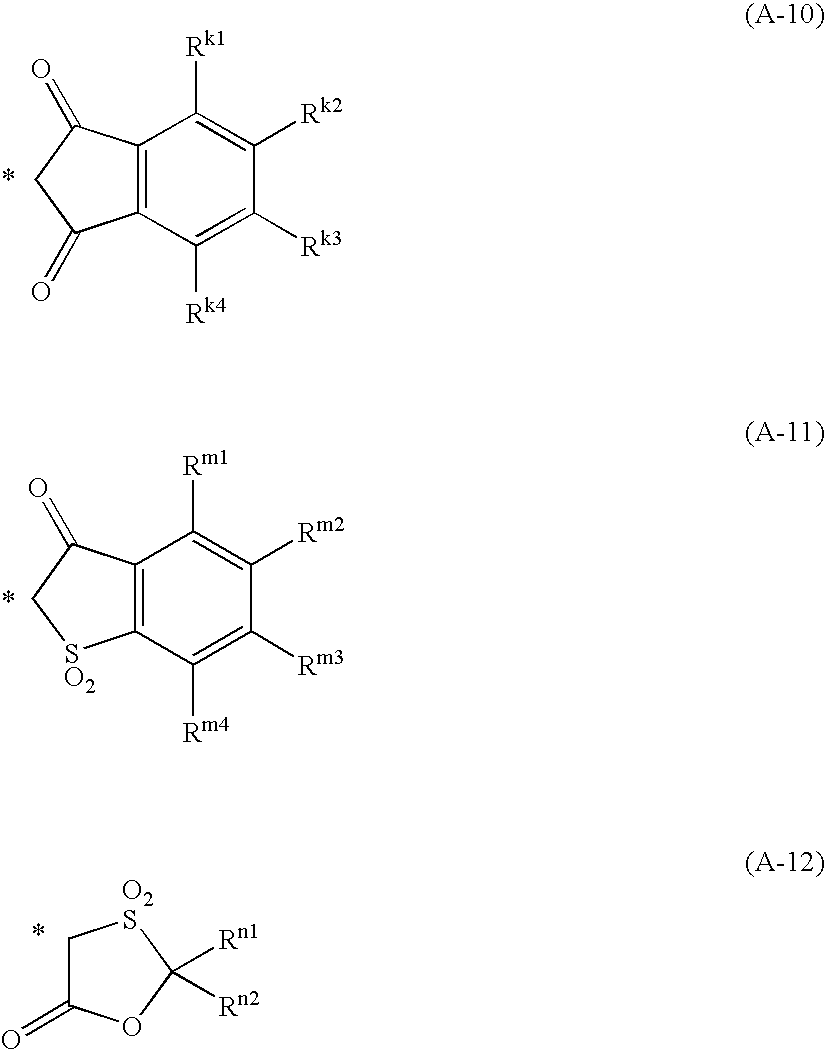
C12=C(C([Rk4])=C([Rk3])C([Rk2])=C1[Rk1])C(=O)CC2=O.C12=C(C([Rm4])=C([Rm3])C([Rm2])=C1[Rm1])[SO2]CC2=O.C1C(=O)OC([Rn1])([Rn2])[O2S]1
